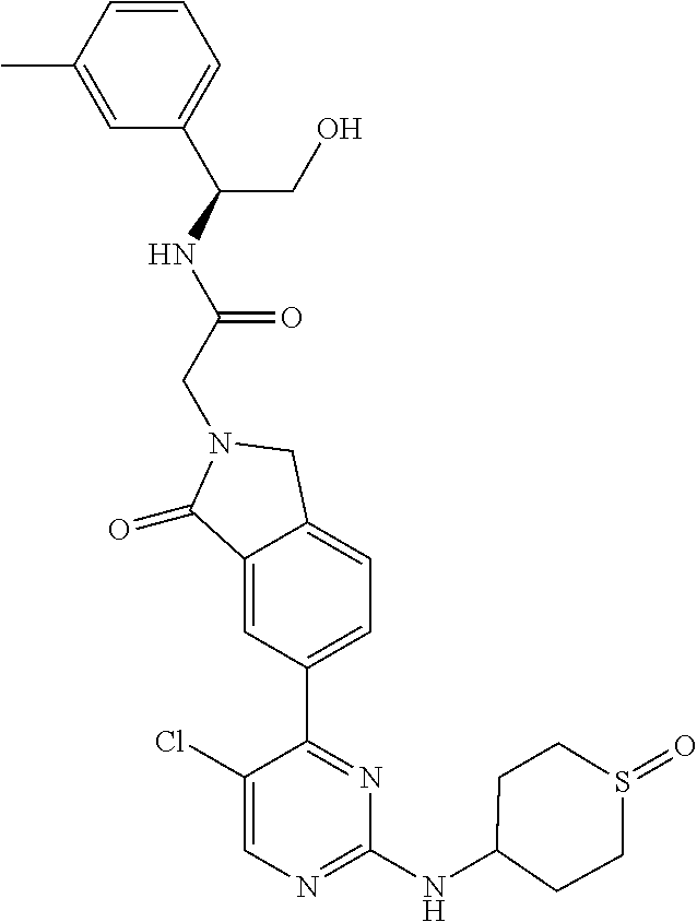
C1(=O)C2=CC(C3=NC(NC4CCS(=O)CC4)=NC=C3Cl)=CC=C2CN1CC(NC(CO)C1=CC=CC(C)=C1)=O
